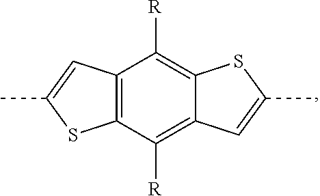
C12=C(C([R])=C3C(=C1[R])SC(C)=C3)SC(C)=C2
